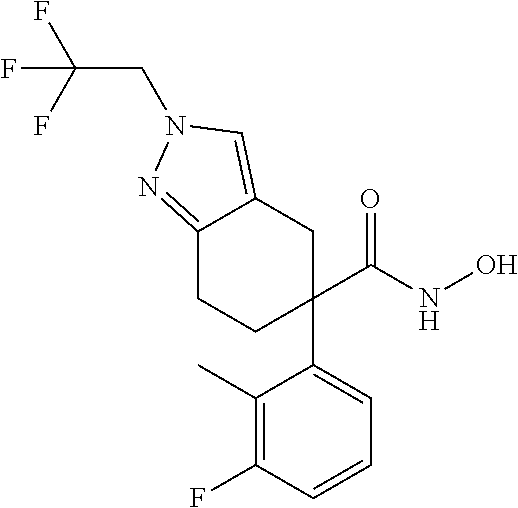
C1(C(NO)=O)(C2=CC=CC(F)=C2C)CC2=CN(CC(F)(F)F)N=C2CC1
